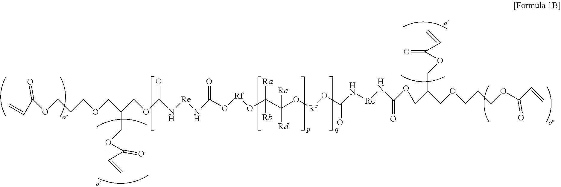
C(OC(N[Re]NC(O[Rf]OC(C(O[Rf]OC(N[Re]NC(OCC(COCCCOC(C=C)=O)COC(C=C)=O)=O)=O)([Rc])[Rd])([Ra])[Rb])=O)=O)C(COCCCOC(C=C)=O)COC(C=C)=O
